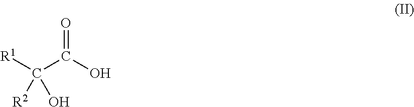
C(C(O)=O)([R1])(O)[R2]
